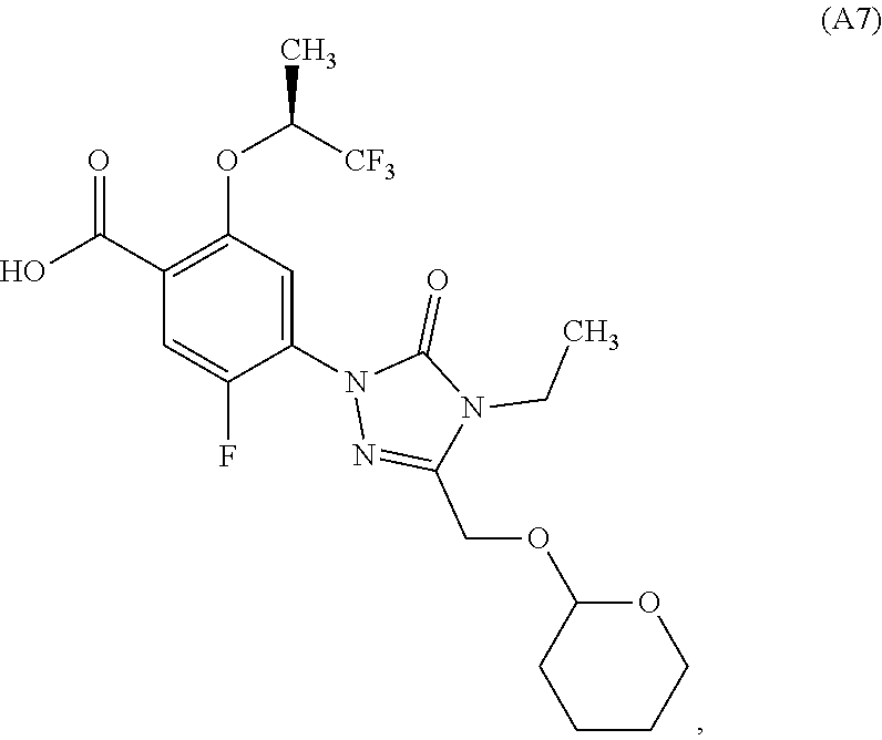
OC(C1=C(OC([CF3])C)C=C(N2N=C(COC3CCCCO3)N(CC)C2=O)C(F)=C1)=O
